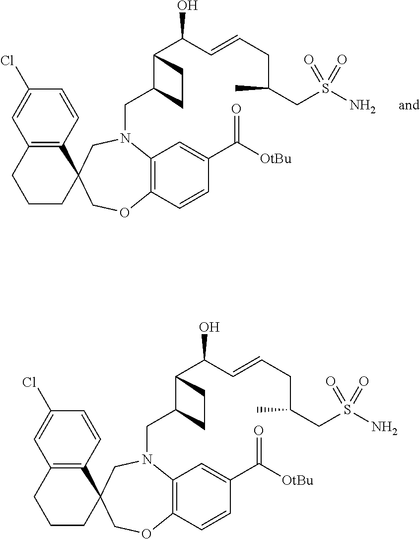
ClC1=CC2=C(C=C1)C1(CCC2)COC2=C(N(CC3C(C(C=CCC(C)CS(N)(=O)=O)O)CC3)C1)C=C(C([OtBu])=O)C=C2.ClC1=CC2=C(C=C1)C1(CCC2)COC2=C(N(CC3C(C(C=CCC(C)CS(N)(=O)=O)O)CC3)C1)C=C(C([OtBu])=O)C=C2
